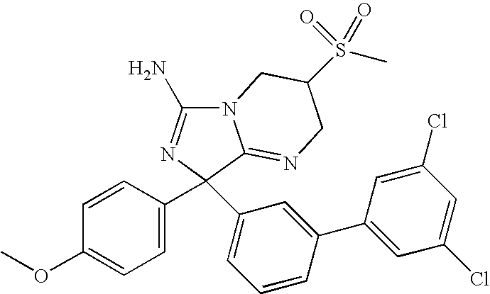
N12C(N)=NC(C3=CC=C(OC)C=C3)(C3=CC=CC(C4=CC(Cl)=CC(Cl)=C4)=C3)C1=NCC(S(C)(=O)=O)C2
